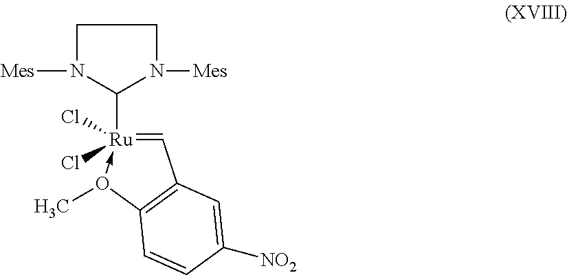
C1N([Mes])C([Ru]2(Cl)(Cl)-O(C)C3=C(C=2)C=C([NO2])C=C3)N([Mes])C1
